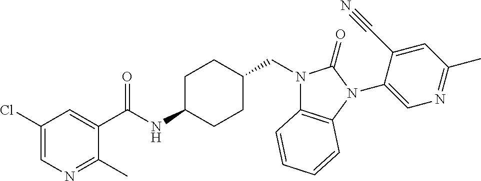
C1(Cl)=CN=C(C)C(C(NC2CCC(CN3C4=C(N(C5=CN=C(C)C=C5C#N)C3=O)C=CC=C4)CC2)=O)=C1
